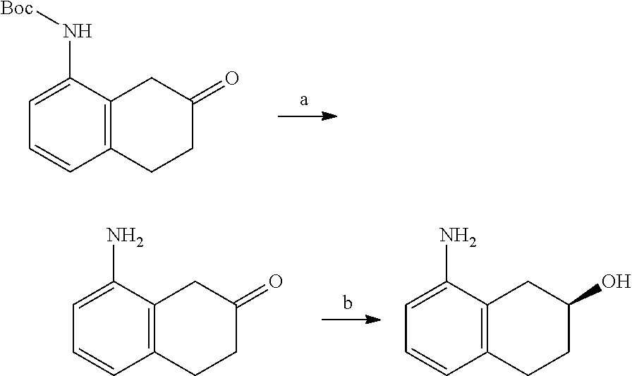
C1=CC2=C(C(N[Boc])=C1)CC(=O)CC2.C1=CC2=C(C(N)=C1)CC(=O)CC2.C1=CC2=C(C(N)=C1)CC(O)CC2
